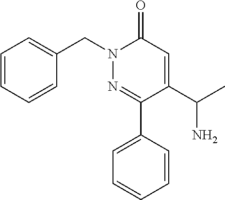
N1(CC2=CC=CC=C2)N=C(C2=CC=CC=C2)C(C(C)N)=CC1=O
